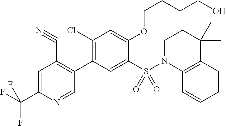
C(C1=CC(C#N)=C(C2=C(Cl)C=C(OCCCCO)C(S(=O)(=O)N3C4=C(C(C)(C)CC3)C=CC=C4)=C2)C=N1)(F)(F)F
